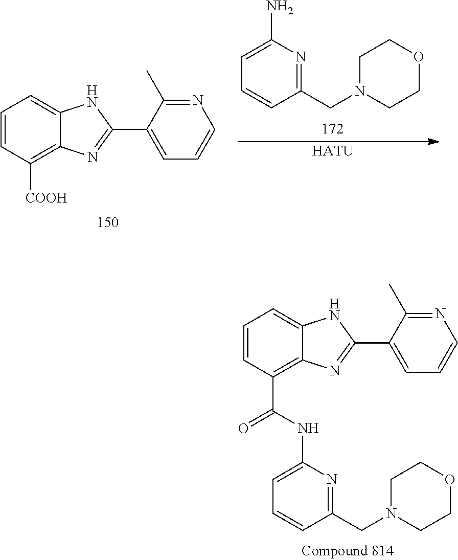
C1=CC(C(NC2=CC=CC(CN3CCOCC3)=N2)=O)=C2C(=C1)NC(C1=CC=CN=C1C)=N2.C1=CC([COOH])=C2C(=C1)NC(C1=CC=CN=C1C)=N2.C1=CC(CN2CCOCC2)=NC(N)=C1.[HATU]
